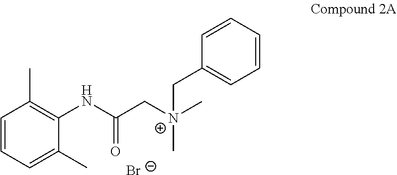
C1=CC=C(C)C(NC(C[N+](C)(C)CC2=CC=CC=C2)=O)=C1C.[Br-]
